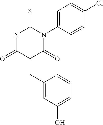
O=C1C(=CC2=CC(O)=CC=C2)C(=O)N(C2=CC=C(Cl)C=C2)C(=S)N1
